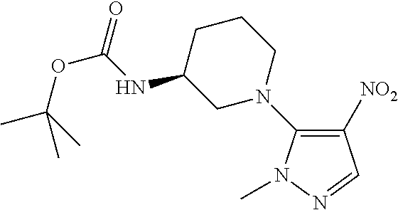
C1([NO2])=C(N2CC(NC(OC(C)(C)C)=O)CCC2)N(C)N=C1
